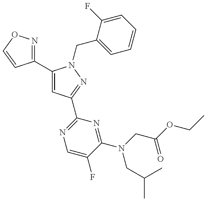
C1(C2=CC(C3=NC=C(F)C(N(CC(C)C)CC(OCC)=O)=N3)=NN2CC2=CC=CC=C2F)=NOC=C1
